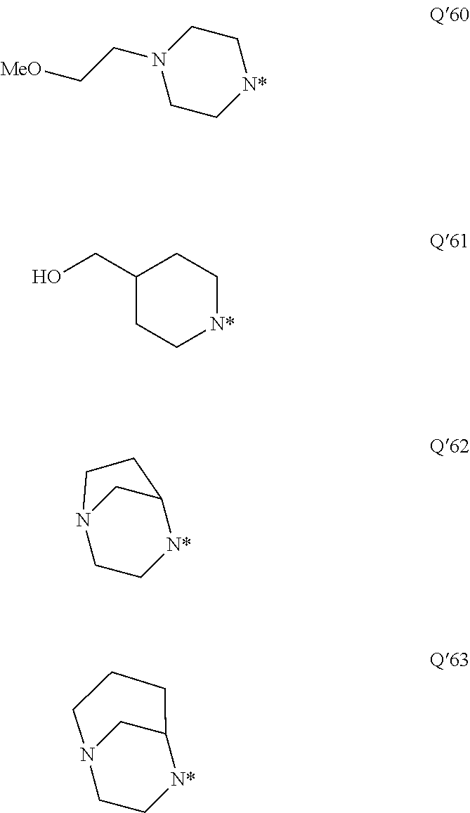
N1(CC[MeO])CC[N*]CC1.C1(CO)CC[N*]CC1.N12CC[N*]C(C1)CC2.N12CC[N*]C(C1)CCC2
